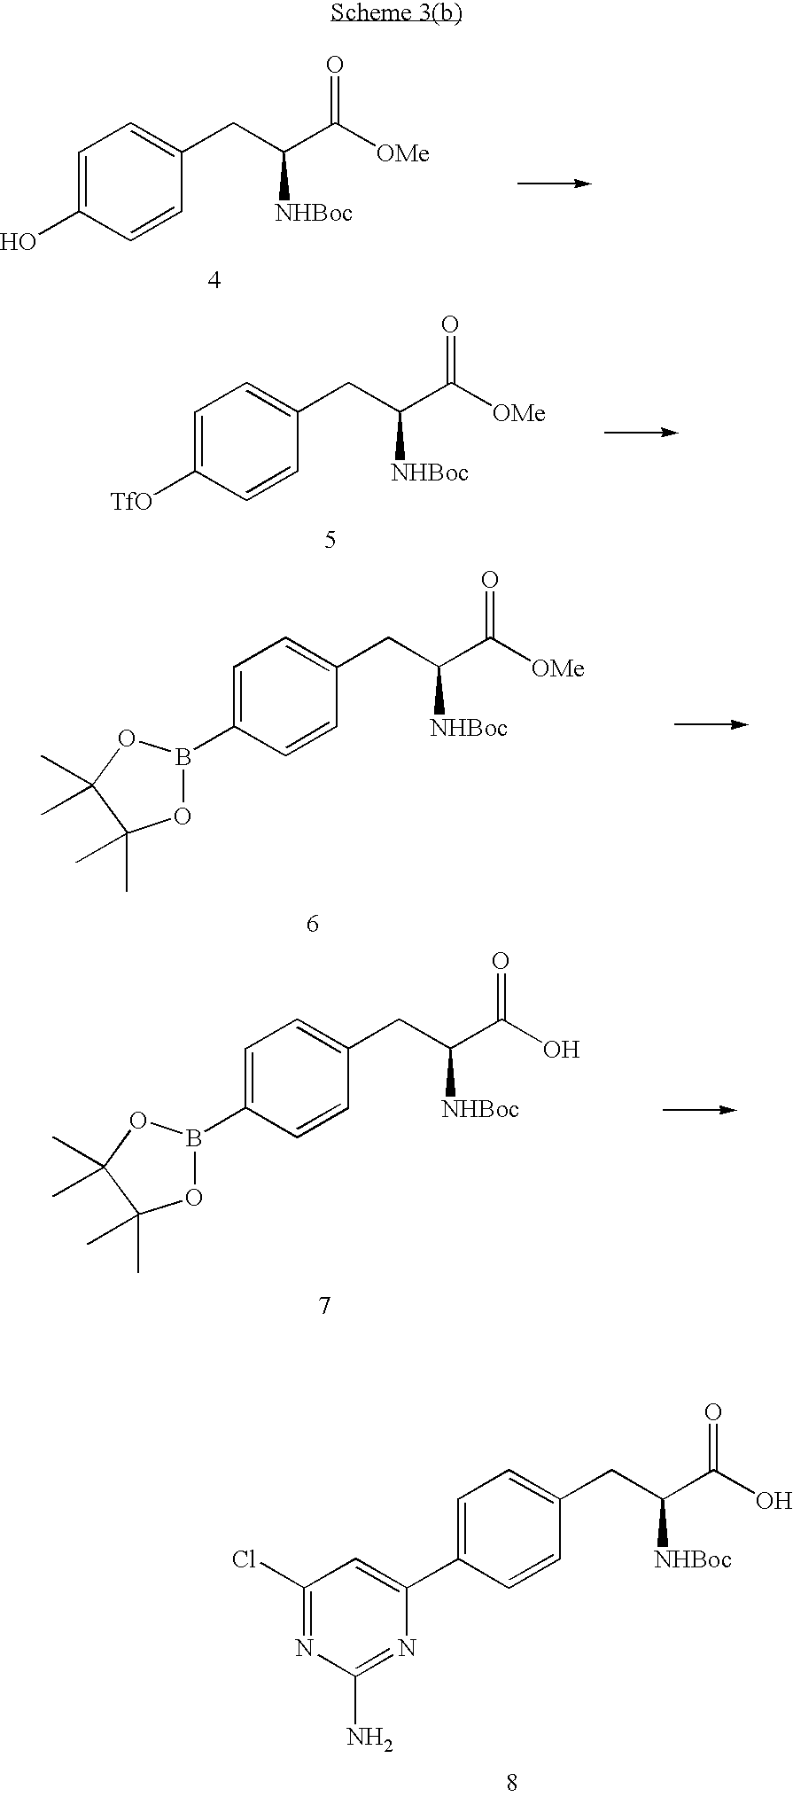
C1=C(O)C=CC(CC(C([OMe])=O)[NHBoc])=C1.C1=C([TfO])C=CC(CC(C([OMe])=O)[NHBoc])=C1.C1=C(B2OC(C)(C)C(C)(C)O2)C=CC(CC(C([OMe])=O)[NHBoc])=C1.C1=C(B2OC(C)(C)C(C)(C)O2)C=CC(CC(C(O)=O)[NHBoc])=C1.C1(Cl)=NC(N)=NC(C2=CC=C(CC(C(O)=O)[NHBoc])C=C2)=C1
